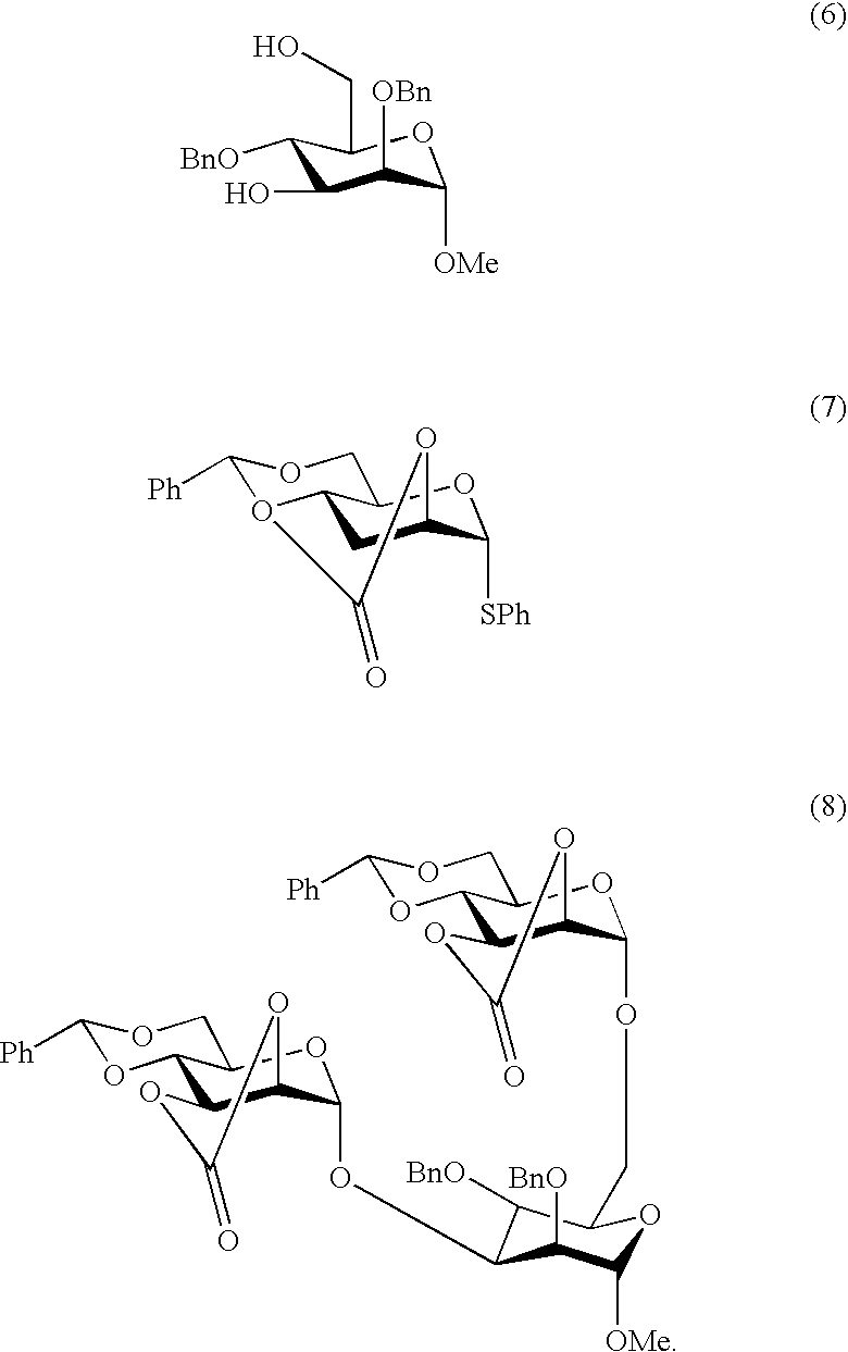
C1C2C([SPh])OC3C1O(C([Ph])OC3)C(=O)O2.C1(O)C([OBn])C([OMe])OC(CO)C1[BnO].C12C(C(OC3C([BnO])C([OMe])OC(COC4C5C(C6OC([Ph])OCC6O4)OC(=O)O5)C3[BnO])OC3C1OC([Ph])OC3)OC(=O)O2
